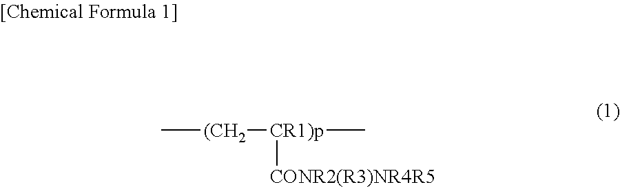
C[(CH2][CR1)p]([CONR2(R3)NR4R5])C
